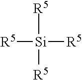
[R5][Si]([R5])([R5])[R5]
